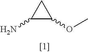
NC1C(OC)C1
